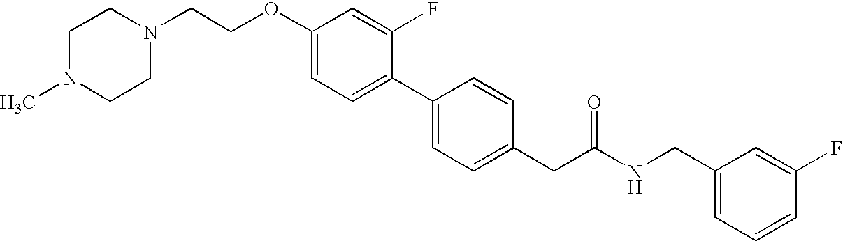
C1N(C)CCN(CCOC2=CC=C(C3=CC=C(CC(NCC4=CC=CC(F)=C4)=O)C=C3)C(F)=C2)C1
